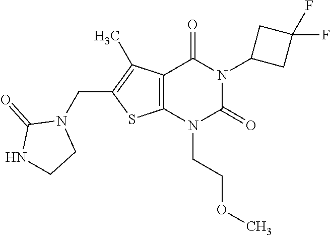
C12=C(N(CCOC)C(=O)N(C3CC(F)(F)C3)C1=O)SC(CN1C(=O)NCC1)=C2C
